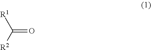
C(=O)([R2])[R1]
